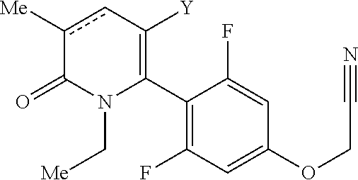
C1(C2=C([Y])cc([Me])C(=O)N2C[Me])=C(F)C=C(OCC#N)C=C1F
